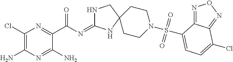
C1(Cl)=C(N)N=C(N)C(C(N=C2NCC3(N2)CCN(S(=O)(=O)C2=CC=C(Cl)C4=NON=C42)CC3)=O)=N1
